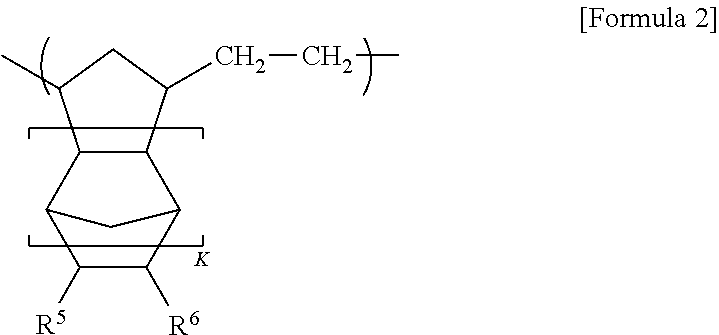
C12C(C3C([R5])C([R6])C1C3)C(C)CC2CCC
